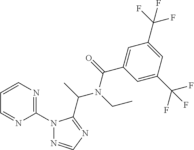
C1(N2N=CN=C2C(C)N(CC)C(=O)C2=CC(C(F)(F)F)=CC(C(F)(F)F)=C2)=NC=CC=N1
